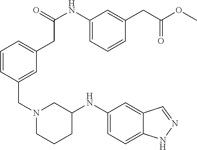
C1=CC(CN2CCCC(NC3=CC=C4C(=C3)C=NN4)C2)=CC(CC(NC2=CC=CC(CC(OC)=O)=C2)=O)=C1
